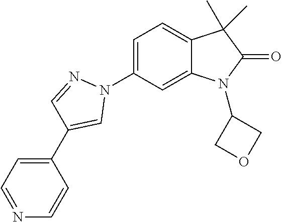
C1=C(N2N=CC(C3=CC=NC=C3)=C2)C=C2C(=C1)C(C)(C)C(=O)N2C1COC1
